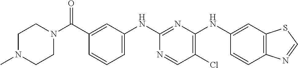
C1(C(N2CCN(C)CC2)=O)=CC(NC2=NC(NC3=CC4=C(C=C3)N=CS4)=C(Cl)C=N2)=CC=C1
